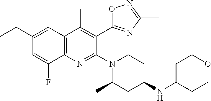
C12=C(C=C(CC)C=C1F)C(C)=C(C1=NC(C)=NO1)C(N1CCC(NC3CCOCC3)CC1C)=N2
